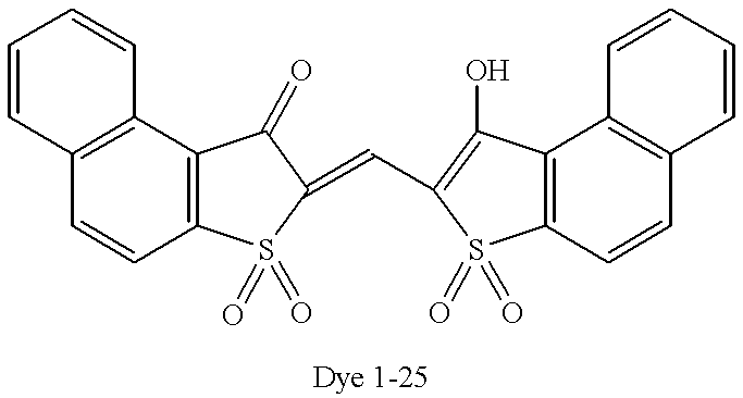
C12=C(C3=C(C=C1)S(=O)(=O)C(=CC1=C(O)C4=C(C=CC5=C4C=CC=C5)S1(=O)=O)C3=O)C=CC=C2
